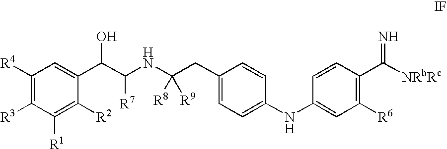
C1([R4])=C([R3])C([R1])=C([R2])C(C(C(NC(CC2=CC=C(NC3=CC([R6])=C(C(=N)[NRbRc])C=C3)C=C2)([R8])[R9])[R7])O)=C1
